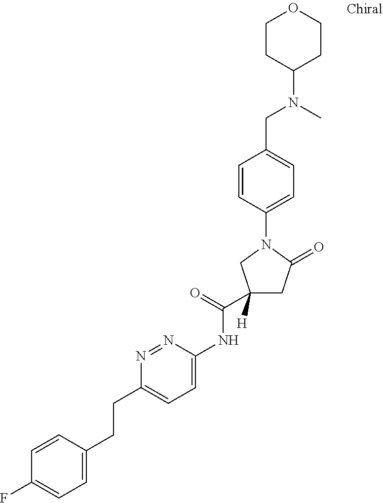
C1=CC(CCC2=CC=C(NC(C3([H])CC(=O)N(C4=CC=C(CN(C5CCOCC5)C)C=C4)C3)=O)N=N2)=CC=C1F
